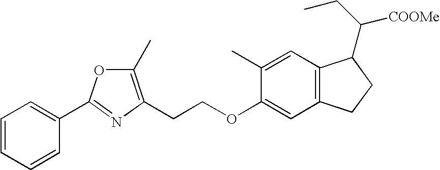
C1=CC=CC(C2=NC(CCOC3=CC4=C(C=C3C)C(C(CC)[COOMe])CC4)=C(C)O2)=C1
